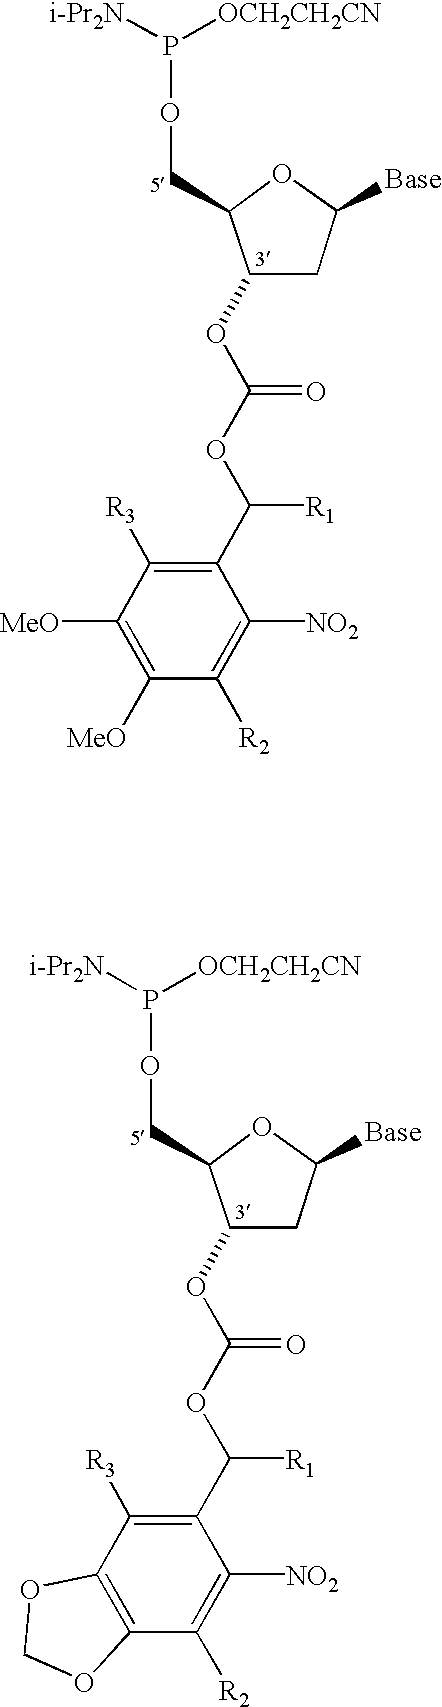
C1(OC(OC(C2=C([R3])C([MeO])=C([MeO])C([R2])=C2[NO2])[R1])=O)C(COP([OCH2CH2CN])[i-Pr2N])OC([Base])C1.C1(OC(OC(C2=C([R3])C3=C(C([R2])=C2[NO2])OCO3)[R1])=O)C(COP([OCH2CH2CN])[i-Pr2N])OC([Base])C1
